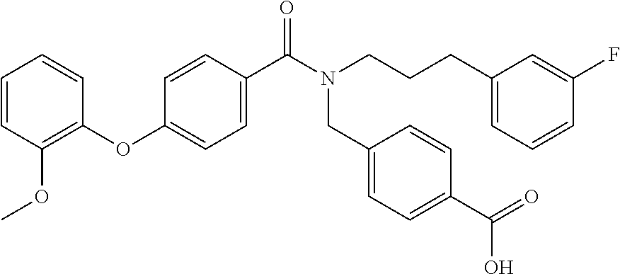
C1=CC(OC)=C(OC2=CC=C(C(N(CCCC3=CC=CC(F)=C3)CC3=CC=C(C(=O)O)C=C3)=O)C=C2)C=C1
